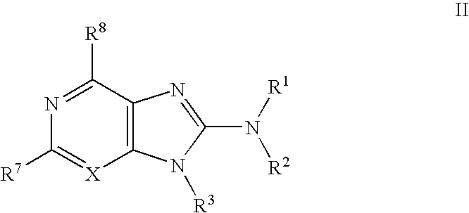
C12=C(C([R8])=NC([R7])=[X]1)N=C(N([R2])[R1])N2[R3]
